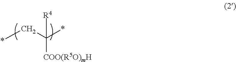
*CC(*)([R4])[COO(R5O)mH]
